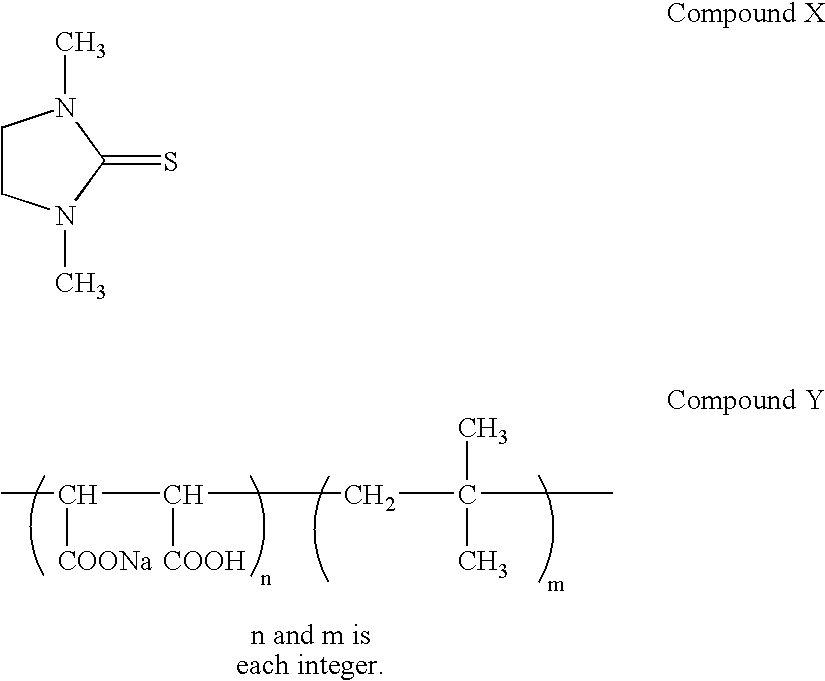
CC([COONa])C(CC(C)(C)C)[COOH].C1CN(C)C(=S)N1C
